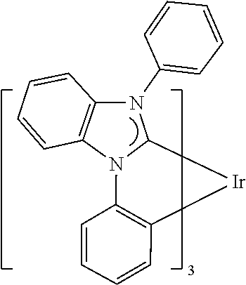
C1=CC2=C([Ir]C3N2C2=C(N3C3=CC=CC=C3)C=CC=C2)C=C1
